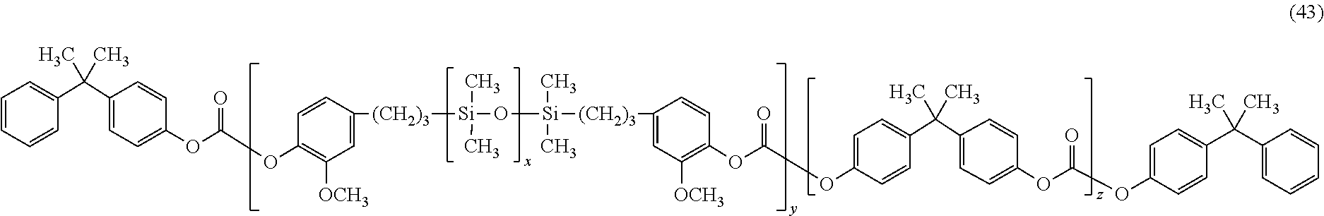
C1=CC=CC(C(C2=CC=C(OC(OC3=C([OCH3])C=C([(CH2)3][Si](O[Si]([(CH2)3]C4=CC([OCH3])=C(OC(OC5=CC=C(C(C6=CC=C(OC(OC7=CC=C(C(C8=CC=CC=C8)(C)C)C=C7)=O)C=C6)(C)C)C=C5)=O)C=C4)(C)C)(C)C)C=C3)=O)C=C2)(C)C)=C1
